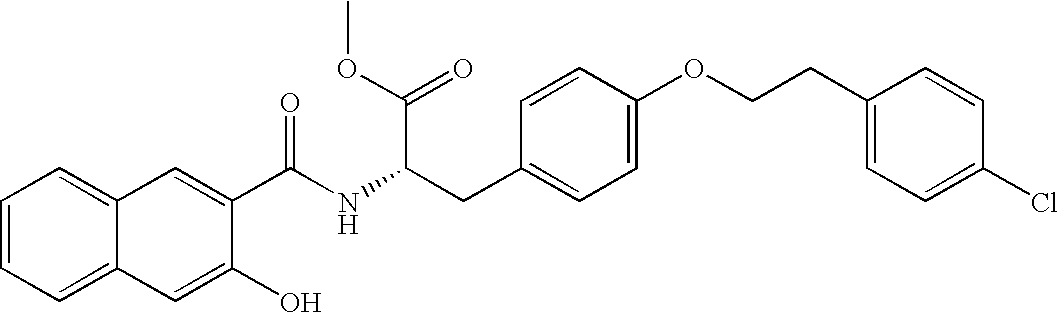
C1=CC=C2C(=C1)C=C(C(NC(CC1=CC=C(OCCC3=CC=C(Cl)C=C3)C=C1)C(=O)OC)=O)C(O)=C2
